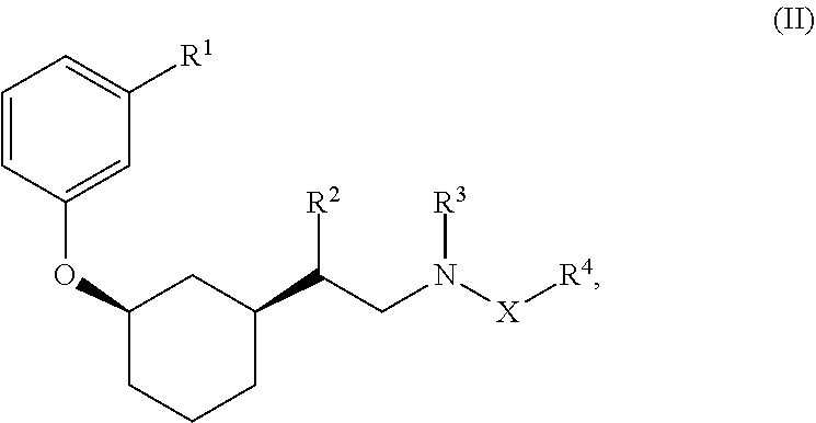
C1(OC2=CC([R1])=CC=C2)CCCC(C(CN([X][R4])[R3])[R2])C1
